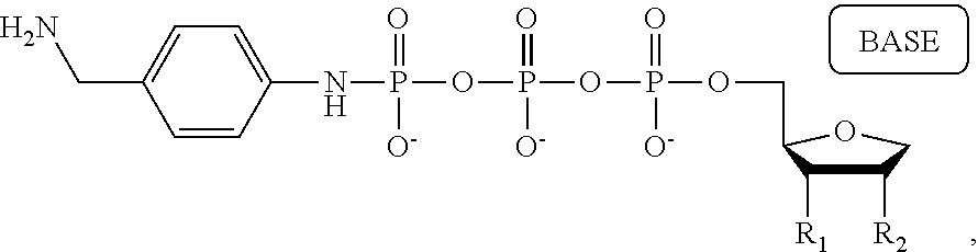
C1=CC(NP(OP(OP(OCC2C([R1])C([R2])CO2)(=O)[O-])(=O)[O-])(=O)[O-])=CC=C1CN
